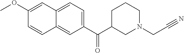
C1(OC)=CC2=CC=C(C(C3CN(CC#N)CCC3)=O)C=C2C=C1
